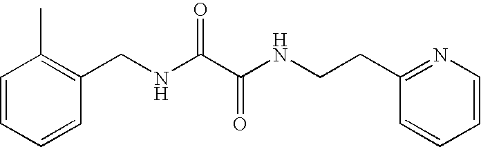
C1=CC=CC(C)=C1CNC(C(NCCC1=NC=CC=C1)=O)=O
